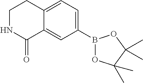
C1(B2OC(C)(C)C(C)(C)O2)=CC=C2C(=C1)C(=O)NCC2
